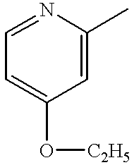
C1=C(O[C2H5])C=C(C)N=C1
